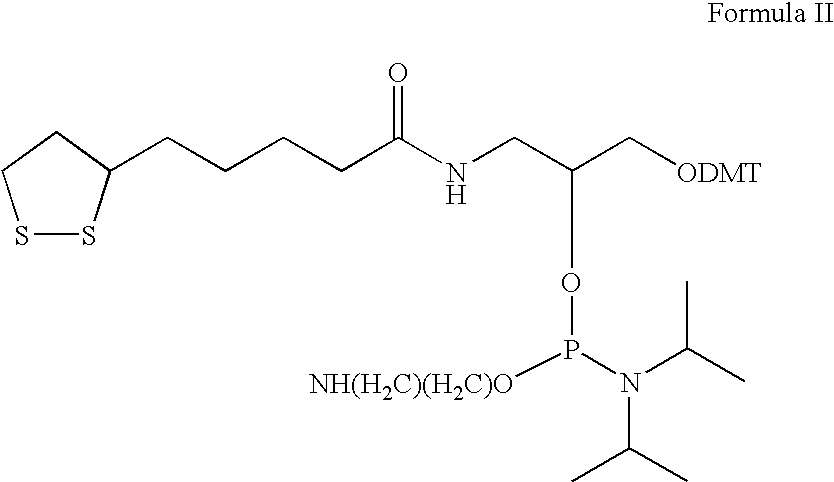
S1SC(CCCCC(NCC(C[ODMT])OP([NH(H2C)(H2C)O])N(C(C)C)C(C)C)=O)CC1
